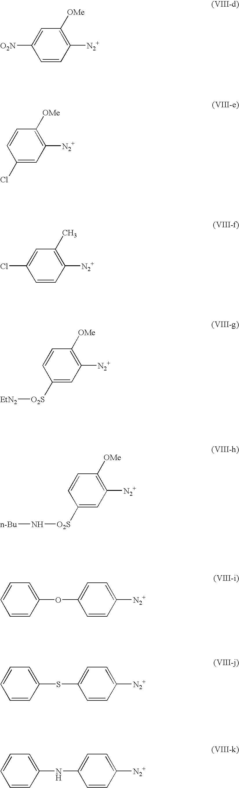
C1=CC([N2+])=C([OMe])C=C1[O2N].C1(Cl)=CC([N2+])=C([OMe])C=C1.C1=CC([N2+])=C(C)C=C1Cl.C1([O2S][EtN2])=CC([N2+])=C([OMe])C=C1.C1([O2S]N[n-Bu])=CC([N2+])=C([OMe])C=C1.C1=CC(OC2=CC=C([N2+])C=C2)=CC=C1.C1=CC(SC2=CC=C([N2+])C=C2)=CC=C1.C1=CC(NC2=CC=C([N2+])C=C2)=CC=C1
